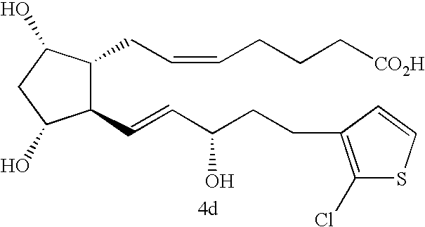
C1(C=CC(CCC2=C(Cl)SC=C2)O)C(CC=CCCC[CO2H])C(O)CC1O
